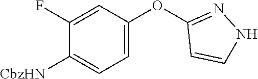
C1(OC2=CC=C([CbzHN])C(F)=C2)=NNC=C1
